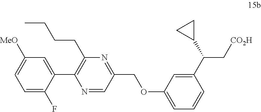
C1=C([MeO])C=C(C2=C(CCCC)N=C(COC3=CC=CC(C(C[CO2H])C4CC4)=C3)C=N2)C(F)=C1
